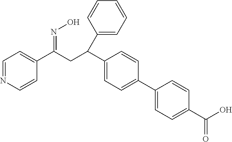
C1=NC=CC(C(CC(C2=CC=C(C3=CC=C(C(=O)O)C=C3)C=C2)C2=CC=CC=C2)=NO)=C1
